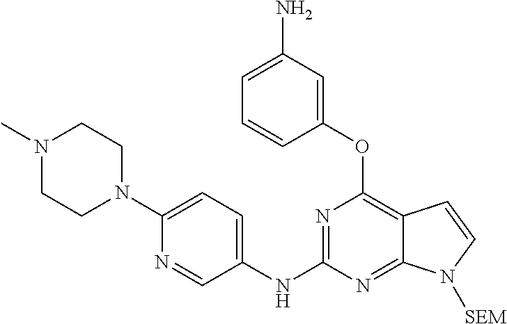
N1=C(NC2=CC=C(N3CCN(C)CC3)N=C2)N=C2C(=C1OC1=CC(N)=CC=C1)C=CN2[SEM]
